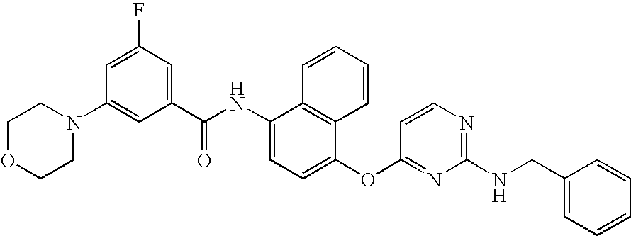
C1OCCN(C2=CC(C(NC3=CC=C(OC4=NC(NCC5=CC=CC=C5)=NC=C4)C4=C3C=CC=C4)=O)=CC(F)=C2)C1
